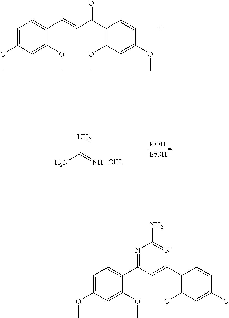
C1=C(OC)C=C(OC)C(C=CC(C2=C(OC)C=C(OC)C=C2)=O)=C1.Cl.NC(=N)N.[KOH].[EtOH].C1=C(OC)C=C(OC)C(C2=NC(N)=NC(C3=C(OC)C=C(OC)C=C3)=C2)=C1
